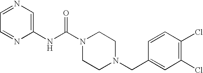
N(C(N1CCN(CC2=CC(Cl)=C(Cl)C=C2)CC1)=O)C1=CN=CC=N1
